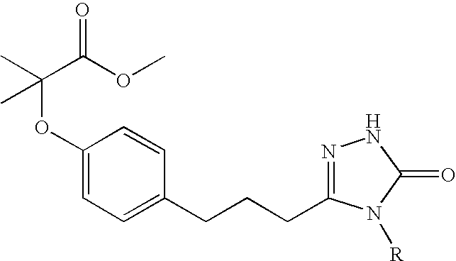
N1=C(CCCC2=CC=C(OC(C)(C(OC)=O)C)C=C2)N([R])C(=O)N1
